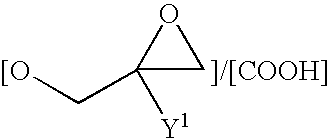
C1(C[[O])([Y1])CO1.[]/[COOH]]
